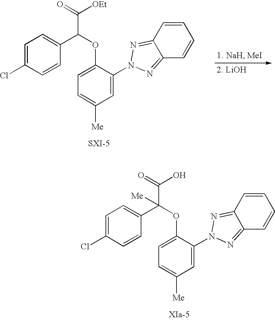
C1=C(Cl)C=CC(C(OC2=CC=C([Me])C=C2N2N=C3C=CC=CC3=N2)C(=O)[OEt])=C1.C1=C(Cl)C=CC(C(OC2=CC=C([Me])C=C2N2N=C3C=CC=CC3=N2)(C(=O)O)[Me])=C1
